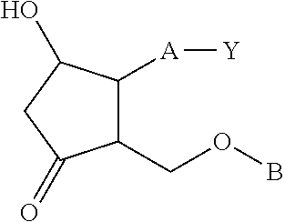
C1(COB)C([A][Y])C(O)CC1=O
